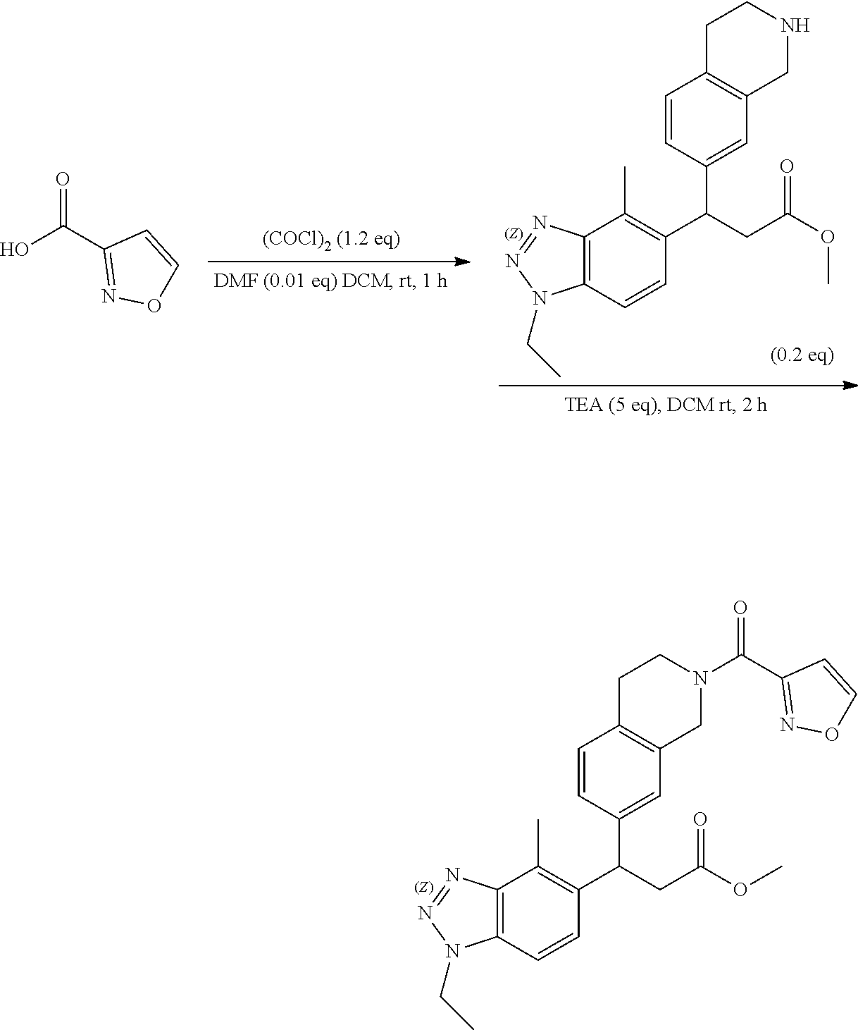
C1=CC(C(CC(OC)=O)C2=C(C)C3=C(C=C2)N(CC)N=N3)=CC2=C1CCN(C(C1=NOC=C1)=O)C2.O=C(C1=NOC=C1)O.C1=CC(C(CC(OC)=O)C2=C(C)C3=C(C=C2)N(CC)N=N3)=CC2=C1CCNC2
